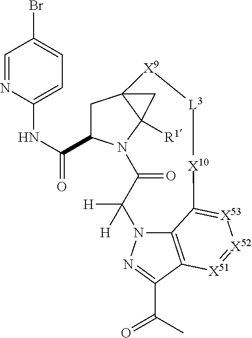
C1C(C(NC2=CC=C(Br)C=N2)=O)N2C3([R1])C1(C3)[X9][L3][X10]C1=[X53][X52]=[X51]C3=C1N(C([H])([H])C2=O)N=C3C(C)=O
